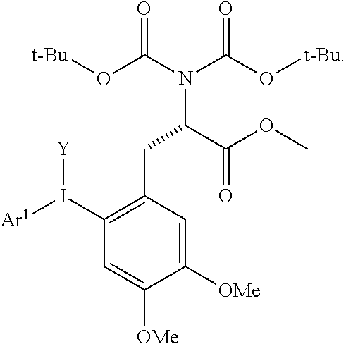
C1(I([Ar1])[Y])=C(CC(C(OC)=O)N(C(O[t-Bu])=O)C(O[t-Bu])=O)C=C([OMe])C([OMe])=C1
